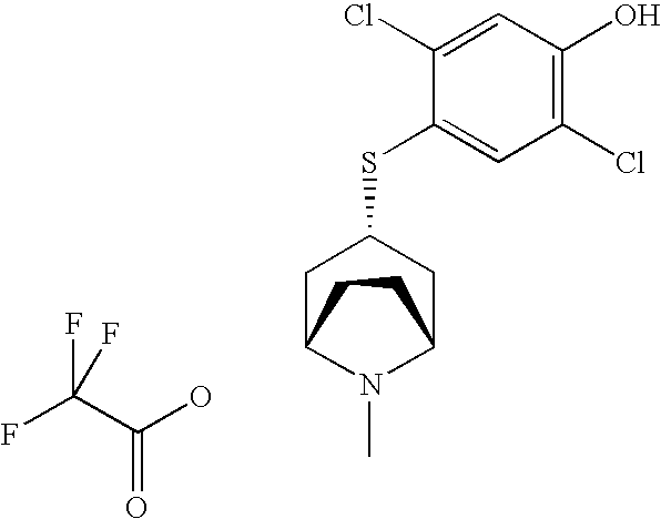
C1C2N(C)C(CC1SC1=CC(Cl)=C(O)C=C1Cl)CC2.C(=O)(O)C(F)(F)F
